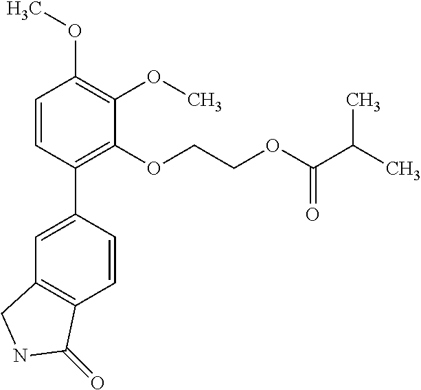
C1=CC(C2=CC3=C(C=C2)C(=O)NC3)=C(OCCOC(C(C)C)=O)C(OC)=C1OC
